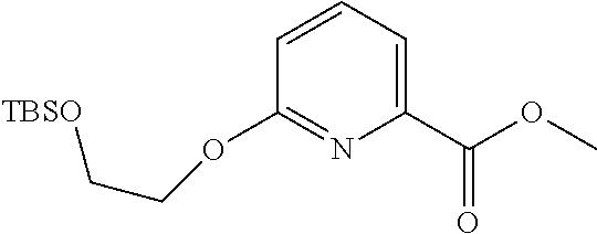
C1=CC=C(C(OC)=O)N=C1OCC[TBSO]
